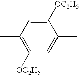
C1([OC2H5])=CC(C)=C([OC2H5])C=C1C
